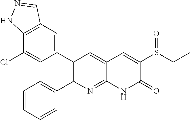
C12=C(C=C(C3=C(C4=CC=CC=C4)N=C4C(=C3)C=C(S(CC)=O)C(=O)N4)C=C1Cl)C=NN2
